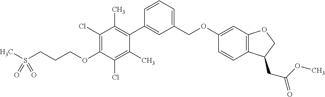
CS(CCCOC1=C(Cl)C(C)=C(C2=CC(COC3=CC4=C(C=C3)C(CC(OC)=O)CO4)=CC=C2)C(C)=C1Cl)(=O)=O
